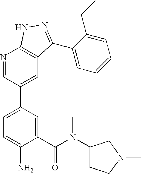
C1(C(N(C2CCN(C)C2)C)=O)=CC(C2=CC3=C(N=C2)NN=C3C2=CC=CC=C2CC)=CC=C1N
